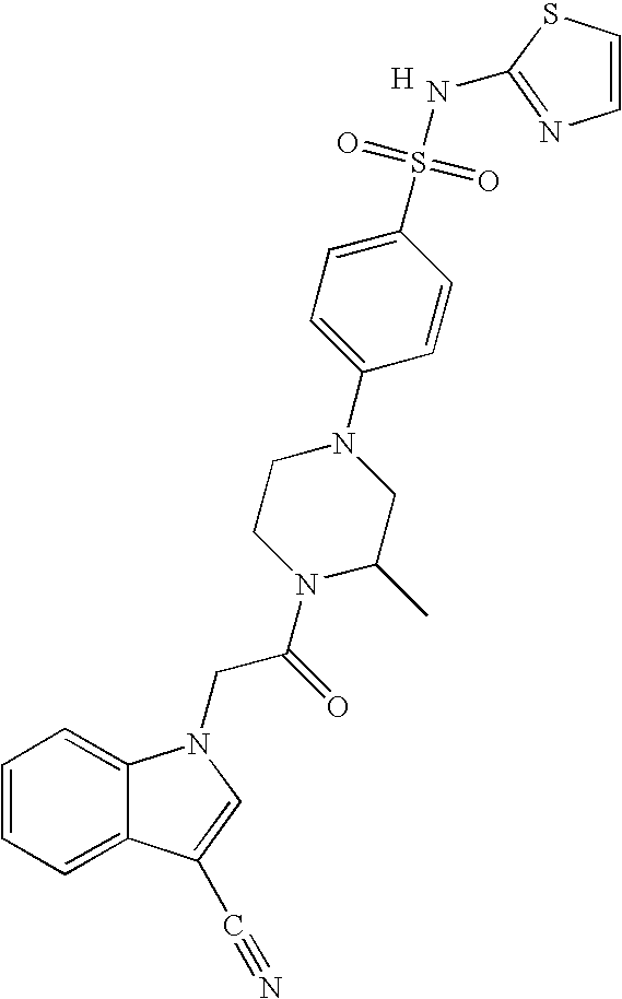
C1=CC=C2C(=C1)N(CC(N1C(C)CN(C3=CC=C(S(=O)(=O)NC4=NC=CS4)C=C3)CC1)=O)C=C2C#N.[H]
